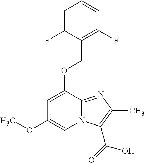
C1=C(F)C(COC2=CC(OC)=CN3C2=NC(C)=C3C(=O)O)=C(F)C=C1
